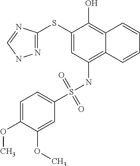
N1=C(SC2=CC(NS(C3=CC=C(OC)C(OC)=C3)(=O)=O)=C3C(=C2O)C=CC=C3)N=CN1
